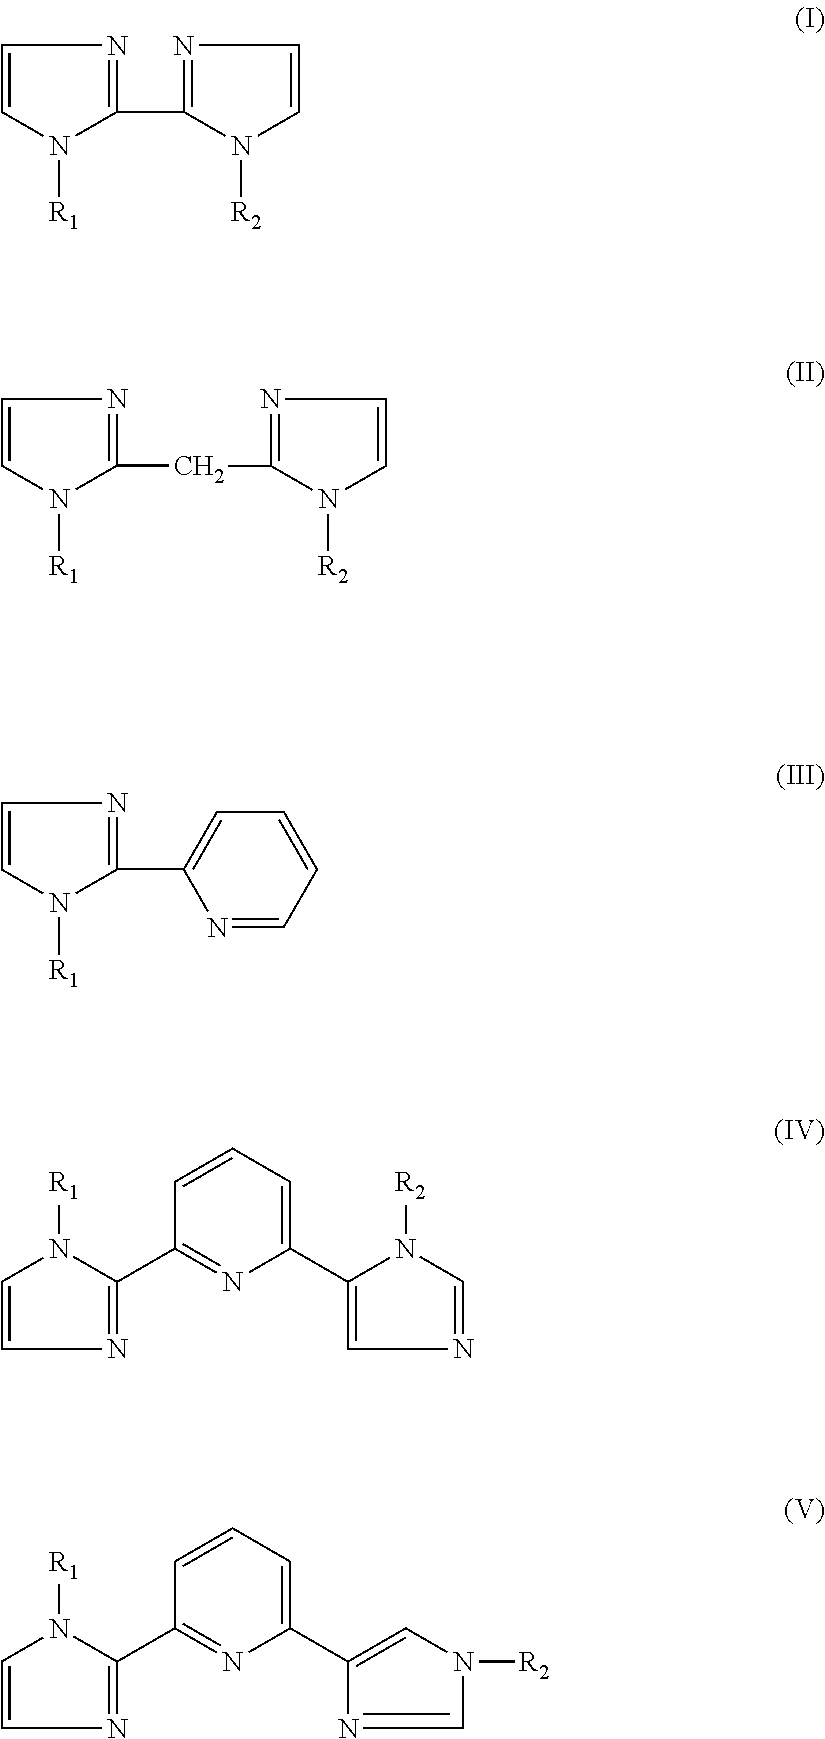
C1=CN([R1])C(C2=NC=CN2[R2])=N1.C1=CN([R1])C(CC2=NC=CN2[R2])=N1.C1=CN([R1])C(C2=CC=CC=N2)=N1.C1=CN=C(C2=NC(C3=CN=CN3[R2])=CC=C2)N1[R1].C1=CN=C(C2=NC(C3=CN([R2])C=N3)=CC=C2)N1[R1]
